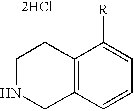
C1NCC2=C(C1)C([R])=CC=C2.[2HCl]
